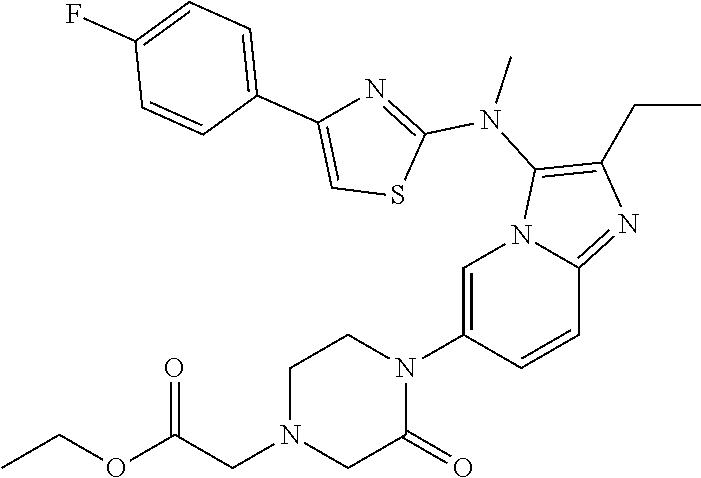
C1=C(N2CCN(CC(OCC)=O)CC2=O)C=CC2=NC(CC)=C(N(C3=NC(C4=CC=C(F)C=C4)=CS3)C)N12
